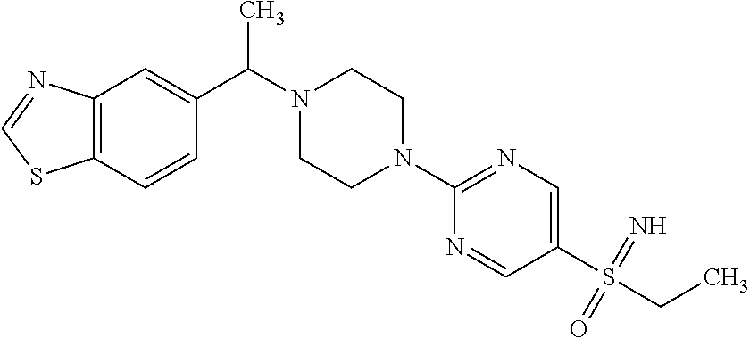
C12=C(C=CC(C(N3CCN(C4=NC=C(S(CC)(=N)=O)C=N4)CC3)C)=C1)SC=N2
